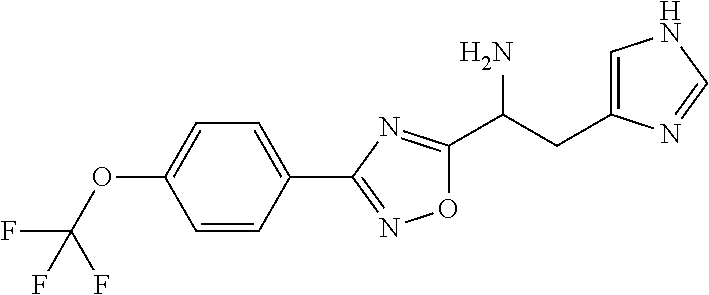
C1=C(OC(F)(F)F)C=CC(C2=NOC(C(CC3=CNC=N3)N)=N2)=C1
